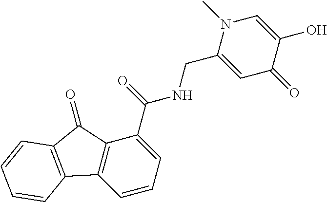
C1=CC=C(C(=O)NCC2=CC(=O)C(O)=CN2C)C2=C1C1=C(C2=O)C=CC=C1
